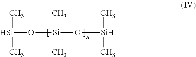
[Si](O[Si](O[Si](C)C)(C)C)(C)C
